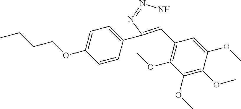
C1(C2=C(OC)C(OC)=C(OC)C(OC)=C2)=C(C2=CC=C(OCCCC)C=C2)N=NN1
